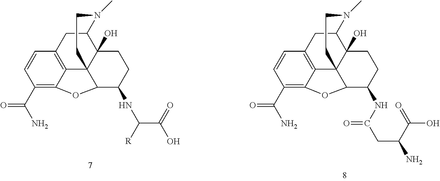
C1(C(=O)N)=C2C3=C(C=C1)CC1C4(O)C3(C(C(NC(C(=O)O)[R])CC4)O2)CCN1C.C1(C(=O)N)=C2C3=C(C=C1)CC1C4(O)C3(C(C(NC(=O)CC(C(O)=O)N)CC4)O2)CCN1C
